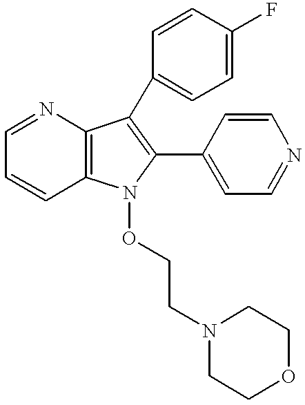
C12=C(N=CC=C1)C(C1=CC=C(F)C=C1)=C(C1=CC=NC=C1)N2OCCN1CCOCC1
